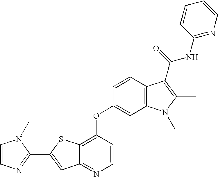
C1=CC2=C(C=C1OC1=C3C(=NC=C1)C=C(C1=NC=CN1C)S3)N(C)C(C)=C2C(NC1=NC=CC=C1)=O
